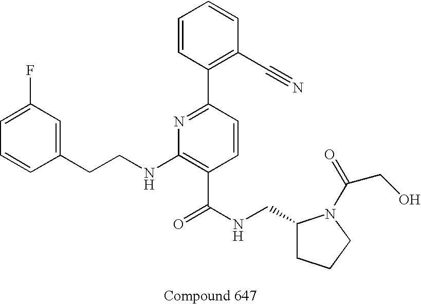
C1=CC(CCNC2=C(C(NCC3CCCN3C(=O)CO)=O)C=CC(C3=C(C#N)C=CC=C3)=N2)=CC(F)=C1
